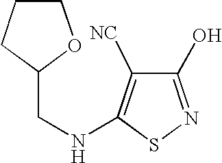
C1(O)=NSC(NCC2CCCO2)=C1[NC]
